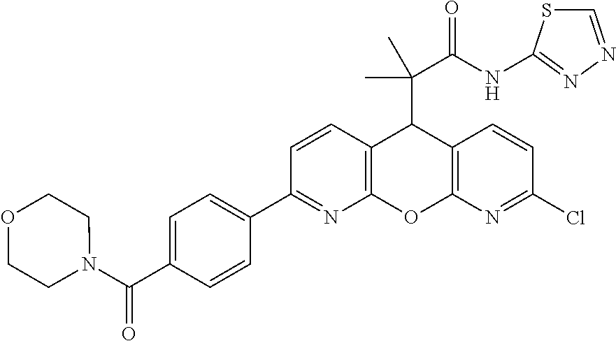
C1(C2=NC3=C(C=C2)C(C(C(NC2=NN=CS2)=O)(C)C)C2=C(O3)N=C(Cl)C=C2)=CC=C(C(N2CCOCC2)=O)C=C1
